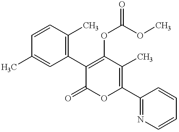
C1=CC(C)=C(C2=C(OC(=O)OC)C(C)=C(C3=NC=CC=C3)OC2=O)C=C1C
